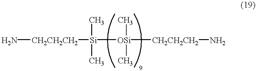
N[CH2CH2CH2][Si]([OSi]([CH2CH2CH2]N)(C)C)(C)C
